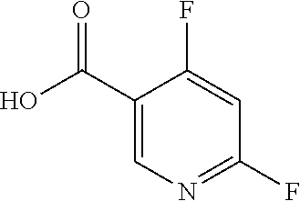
C1(C(O)=O)=CN=C(F)C=C1F
